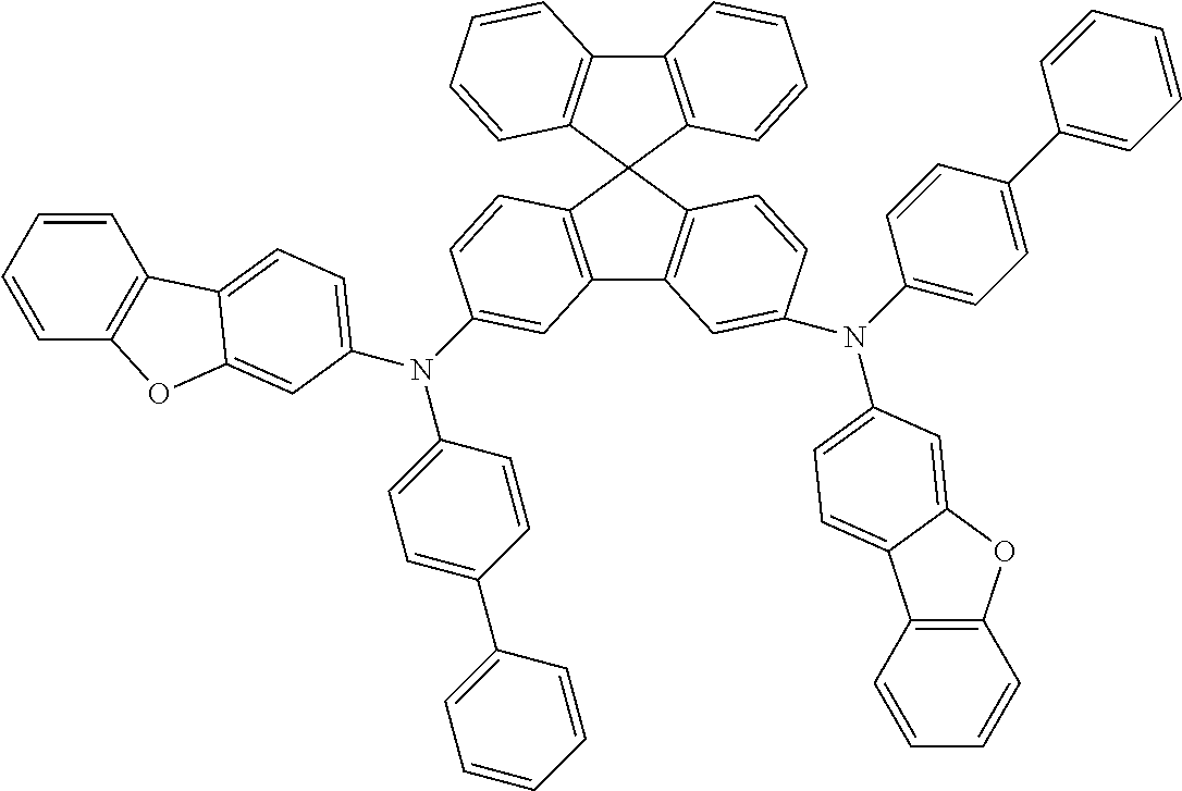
C12=C(C3(C4=C1C=CC=C4)C1=C(C4=C3C=CC(N(C3=CC=C(C5=CC=CC=C5)C=C3)C3=CC=C5C6=C(OC5=C3)C=CC=C6)=C4)C=C(N(C3=CC=C(C4=CC=CC=C4)C=C3)C3=CC=C4C5=C(C=CC=C5)OC4=C3)C=C1)C=CC=C2
